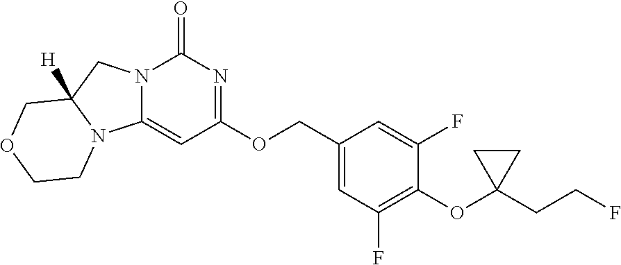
C(OC1=NC(=O)N2C(=C1)N1C([H])(C2)COCC1)C1=CC(F)=C(OC2(CCF)CC2)C(F)=C1
